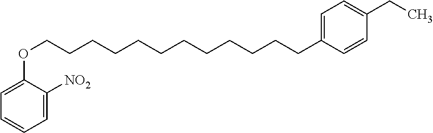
C1=C(OCCCCCCCCCCCCC2=CC=C(CC)C=C2)C([NO2])=CC=C1
